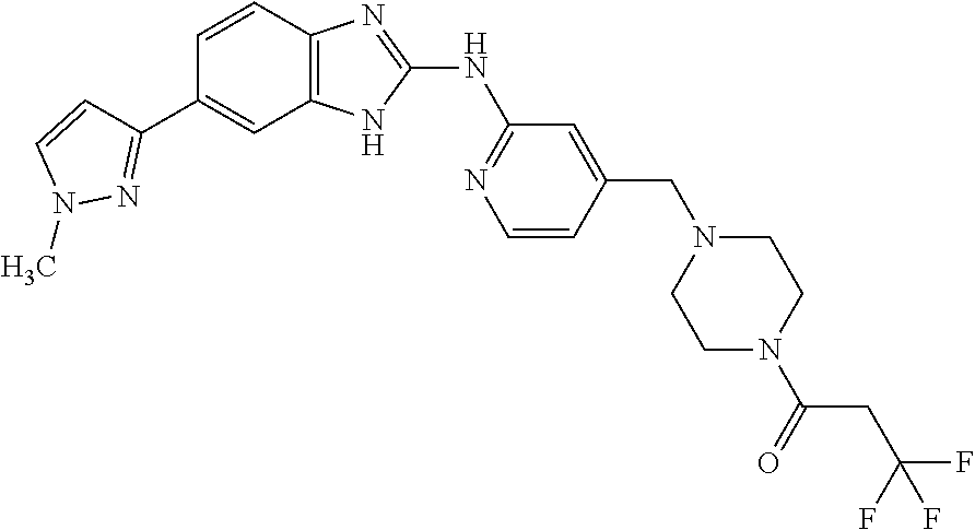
C1=CN(C)N=C1C1=CC2=C(C=C1)N=C(NC1=NC=CC(CN3CCN(C(CC(F)(F)F)=O)CC3)=C1)N2
